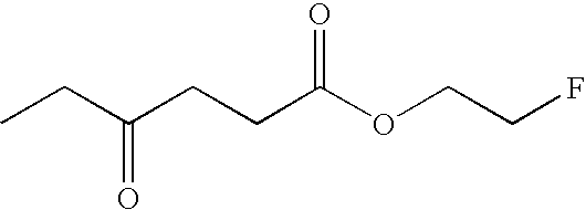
CCC(CCC(OCCF)=O)=O
